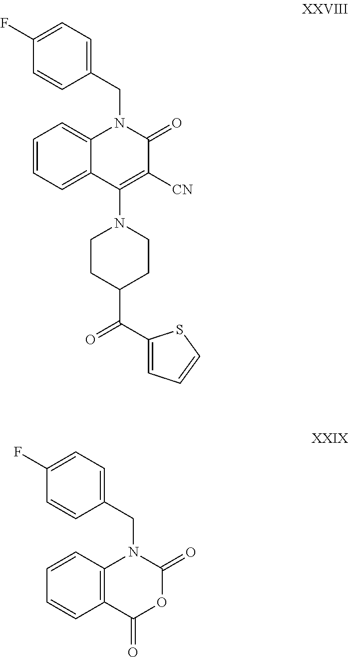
C1=CC=C2C(=C1)N(CC1=CC=C(F)C=C1)C(=O)C([CN])=C2N1CCC(C(C2=CC=CS2)=O)CC1.C12=C(N(CC3=CC=C(F)C=C3)C(=O)OC1=O)C=CC=C2
